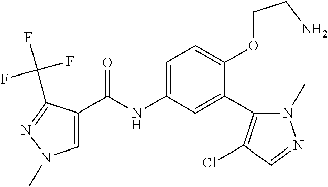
C1=C(C(=O)NC2=CC=C(OCCN)C(C3=C(Cl)C=NN3C)=C2)C(C(F)(F)F)=NN1C
